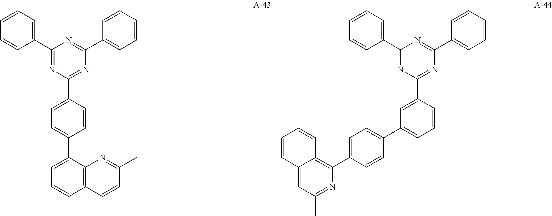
C1(C2=CC=CC=C2)=NC(C2=CC=C(C3=CC=CC4=C3N=C(C)C=C4)C=C2)=NC(C2=CC=CC=C2)=N1.C1(C2=CC=CC=C2)=NC(C2=CC(C3=CC=C(C4=C5C(=CC(C)=N4)C=CC=C5)C=C3)=CC=C2)=NC(C2=CC=CC=C2)=N1
